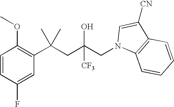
C1(F)=CC(C(CC(CN2C=C([CN])C3=C2C=CC=C3)(O)[CF3])(C)C)=C(OC)C=C1
